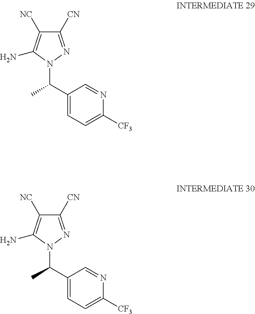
C1([CN])=NN(C(C2=CC=C([CF3])N=C2)C)C(N)=C1[NC].C1([CN])=NN(C(C2=CC=C([CF3])N=C2)C)C(N)=C1[NC]
